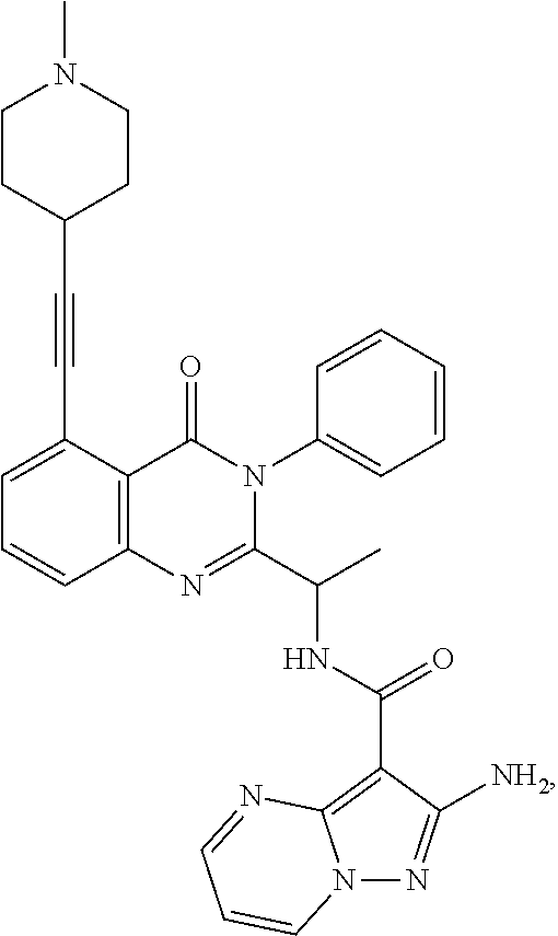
C1=C(C#CC2CCN(C)CC2)C2=C(C=C1)N=C(C(C)NC(=O)C1=C3N(N=C1[NH2])C=CC=N3)N(C1=CC=CC=C1)C2=O
